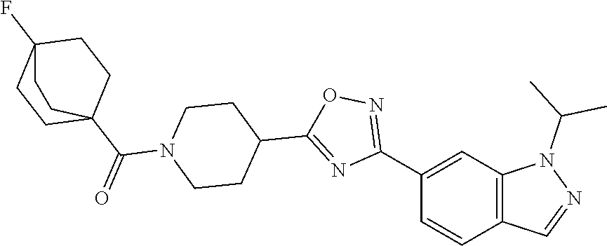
C1(C2=NOC(C3CCN(C(C45CCC(F)(CC4)CC5)=O)CC3)=N2)=CC2=C(C=C1)C=NN2C(C)C
